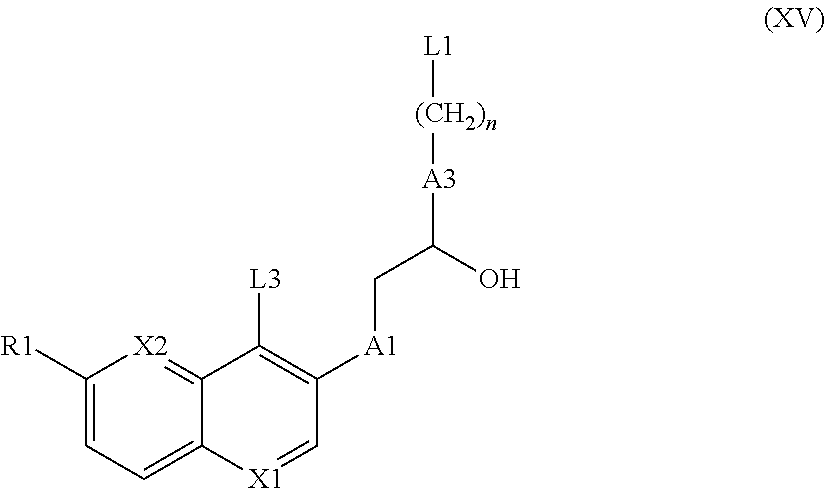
C1([R1])=CC=C2C(=[X2]1)C([L3])=C([A1]CC([A3][(CH2)n][L1])O)C=[X1]2
